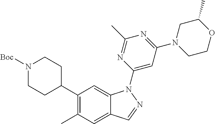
C1(C2CCN([Boc])CC2)=C(C)C=C2C(=C1)N(C1=CC(N3CCOC(C)C3)=NC(C)=N1)N=C2
